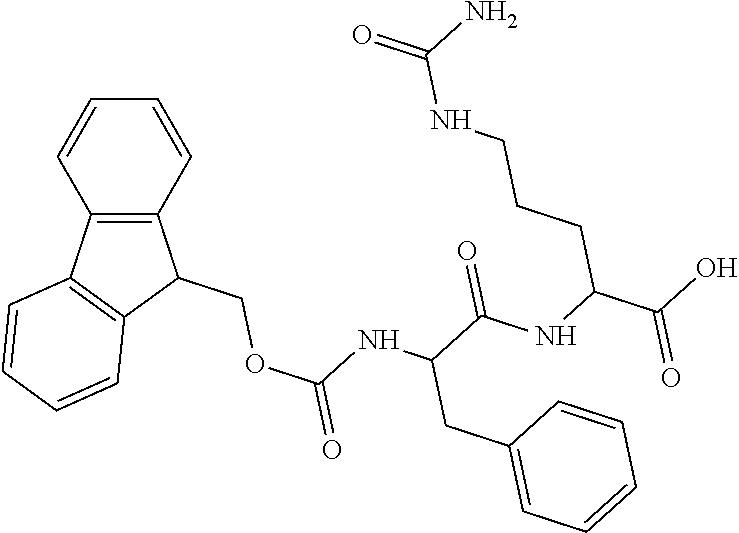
C12=C(C=CC=C1)C(COC(=O)NC(CC1=CC=CC=C1)C(NC(C(=O)O)CCCNC(=O)N)=O)C1=C2C=CC=C1
